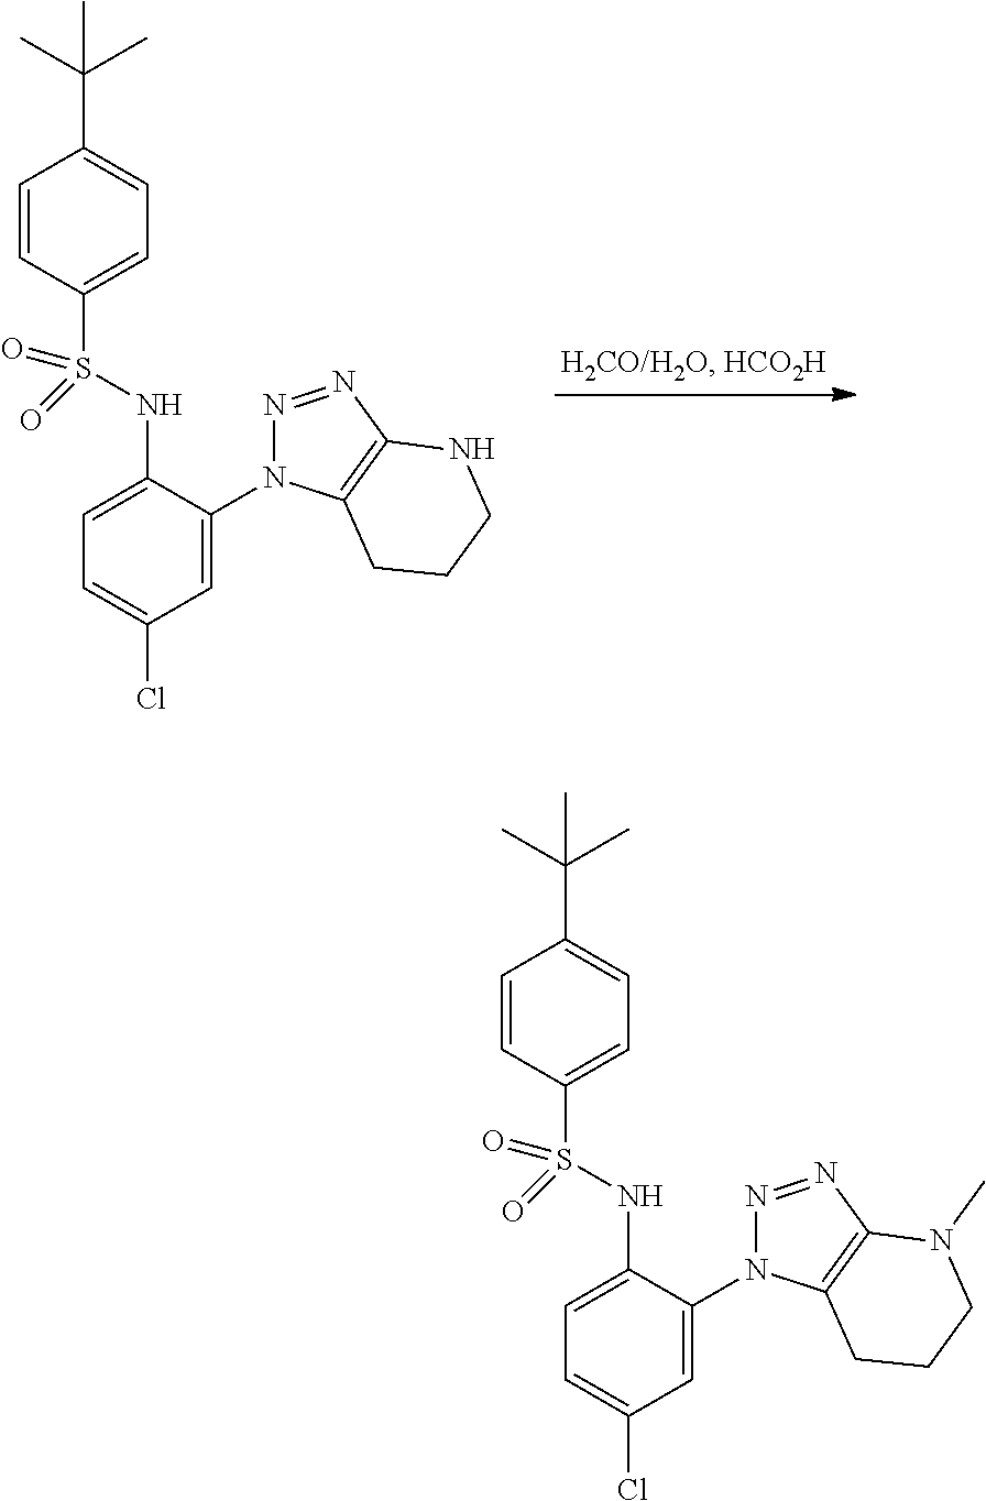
C1=CC(S(NC2=CC=C(Cl)C=C2N2N=NC3=C2CCCN3)(=O)=O)=CC=C1C(C)(C)C.C1=CC(S(NC2=CC=C(Cl)C=C2N2N=NC3=C2CCCN3C)(=O)=O)=CC=C1C(C)(C)C
